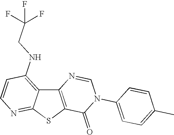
C12=C(SC3=NC=CC(NCC(F)(F)F)=C13)C(=O)N(C1=CC=C(C)C=C1)C=N2
